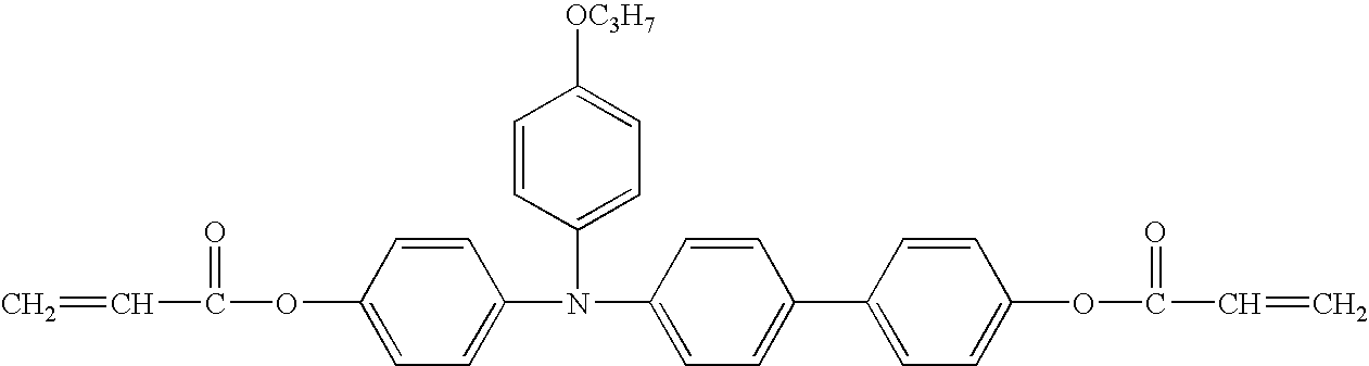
C=CC(=O)OC1=CC=C(N(C2=CC=C([OC3H7])C=C2)C2=CC=C(C3=CC=C(OC(=O)C=C)C=C3)C=C2)C=C1
